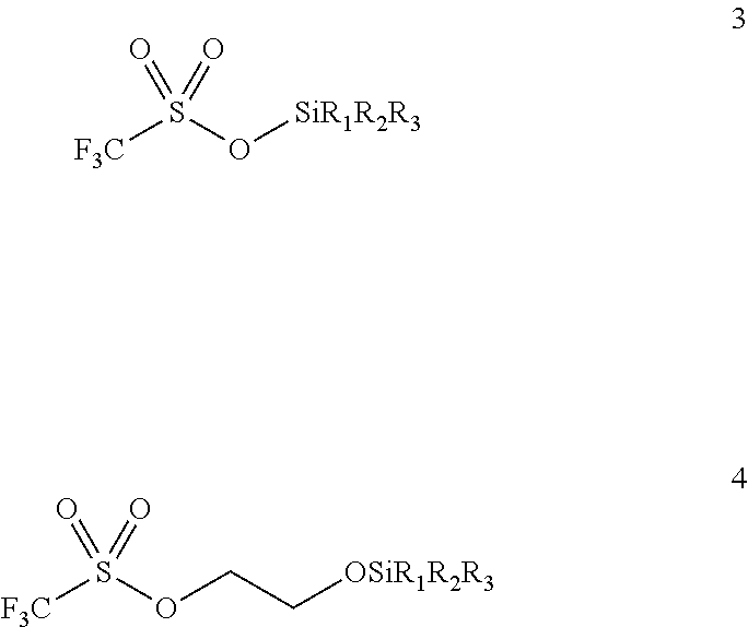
[F3C]S(O[SiR1R2R3])(=O)=O.[F3C]S(OCC[OSiR1R2R3])(=O)=O
